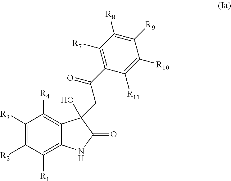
C1([R3])=C([R2])C([R1])=C2C(=C1[R4])C(CC(C1=C([R7])C([R8])=C([R9])C([R10])=C1[R11])=O)(O)C(=O)N2
